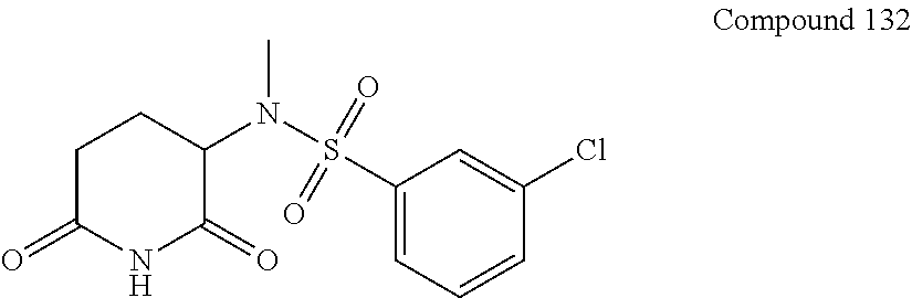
C1C(=O)NC(=O)C(N(S(C2=CC=CC(Cl)=C2)(=O)=O)C)C1
